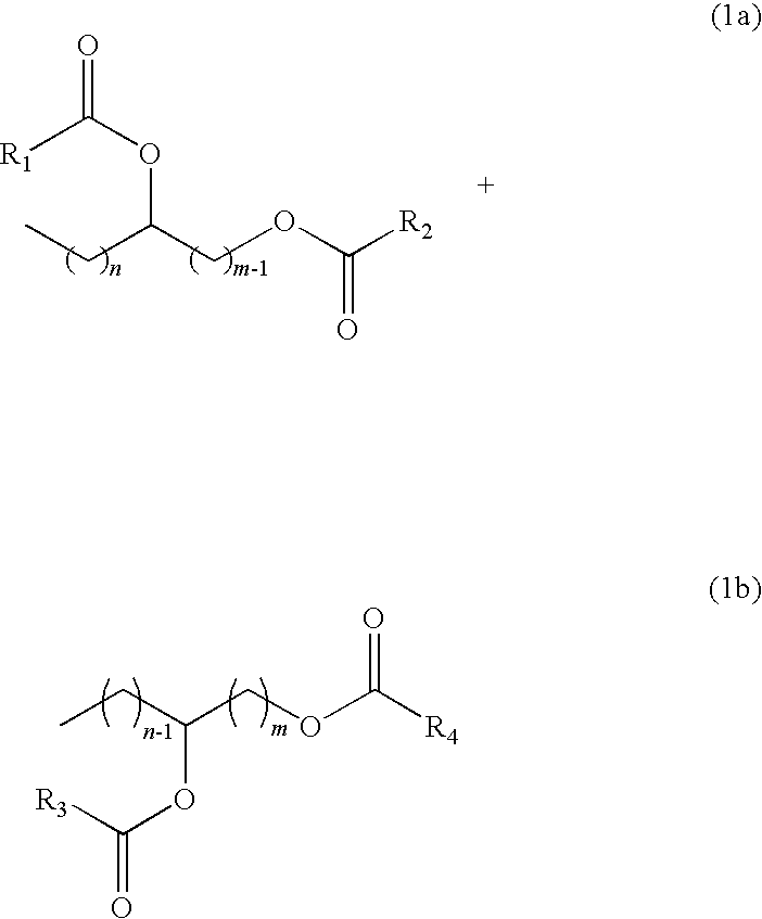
CCC(OC([R3])=O)COC([R4])=O.[R1]C(OC(COC([R2])=O)CC)=O
